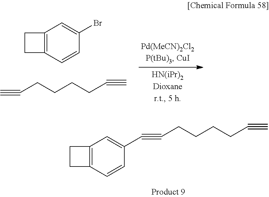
C12=C(C=CC(Br)=C1)CC2.C#CCCCCC#C.C(#CCCCCC#C)C1=CC2=C(C=C1)CC2
